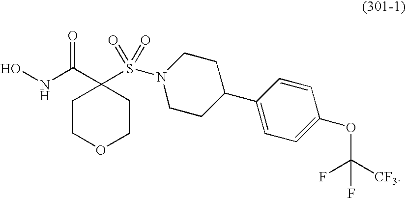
C1COCCC1(C(NO)=O)S(N1CCC(C2=CC=C(OC([CF3])(F)F)C=C2)CC1)(=O)=O
